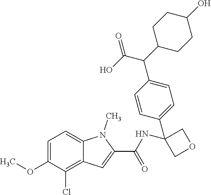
C1=C(OC)C(Cl)=C2C(=C1)N(C)C(C(=O)NC1(C3=CC=C(C(C(O)=O)C4CCC(O)CC4)C=C3)COC1)=C2
